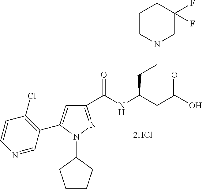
C1(C(NC(CC(=O)O)CCN2CC(F)(F)CCC2)=O)=NN(C2CCCC2)C(C2=C(Cl)C=CN=C2)=C1
